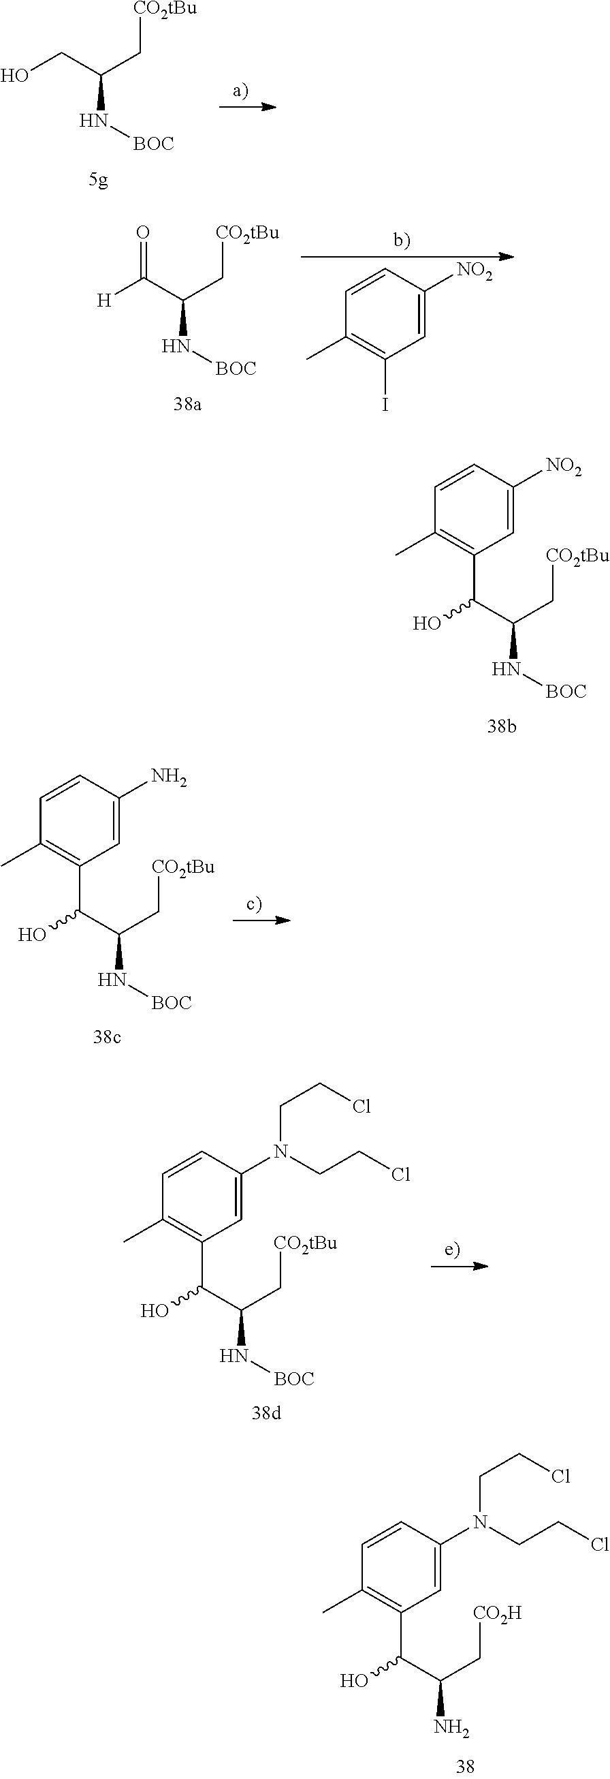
OCC(C[CO2tBu])N[BOC].[H]C(C(C[CO2tBu])N[BOC])=O.C1=C([NO2])C=CC(C)=C1I.C1=C([NO2])C=CC(C)=C1C(C(N[BOC])C[CO2tBu])O.C1=C(N)C=CC(C)=C1C(C(N[BOC])C[CO2tBu])O.C1=C(N(CCCl)CCCl)C=CC(C)=C1C(C(N[BOC])C[CO2tBu])O.C1=C(N(CCCl)CCCl)C=CC(C)=C1C(C(N)C[CO2H])O
